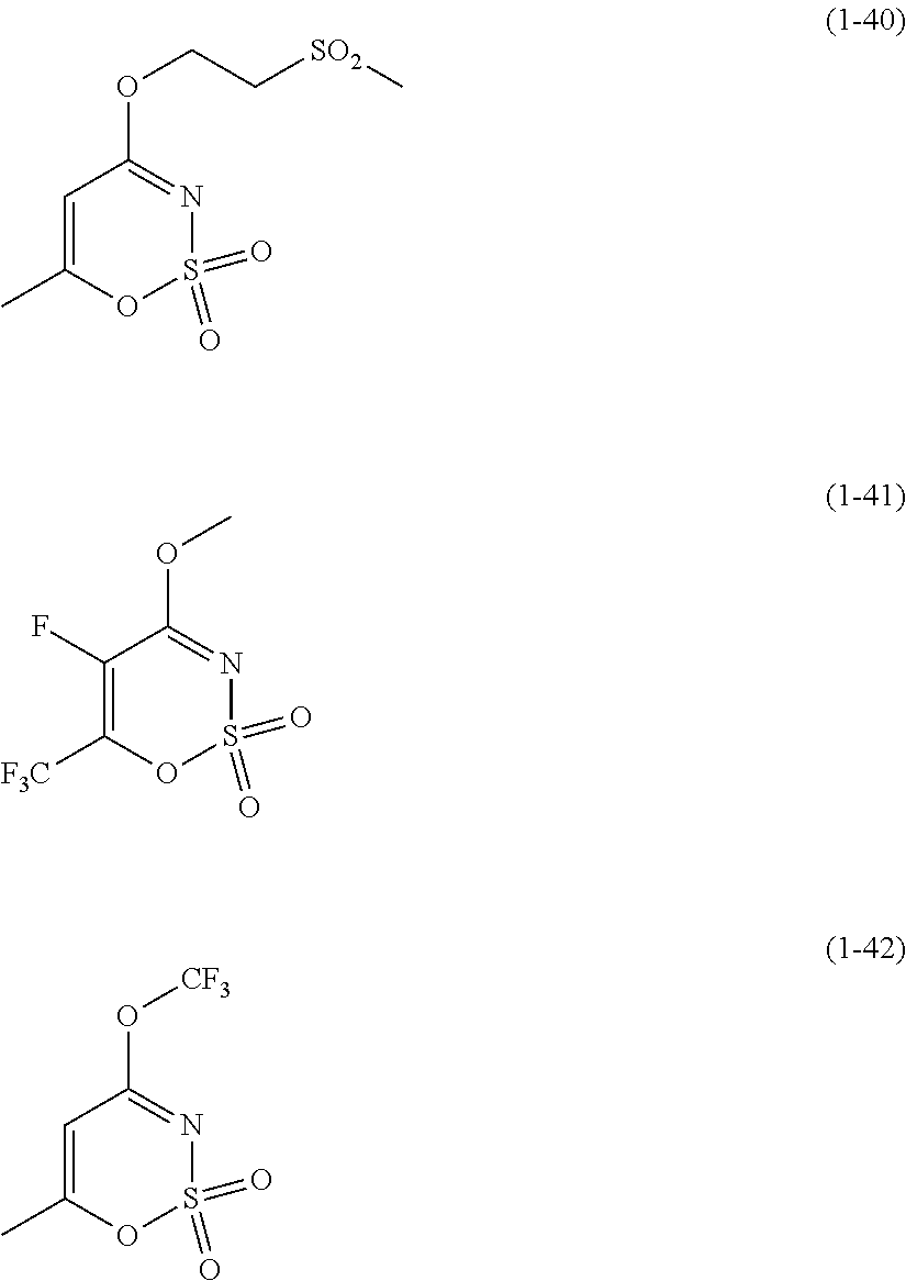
C1=C(C)OS(=O)(=O)N=C1OCC[SO2]C.C1(F)=C([F3C])OS(=O)(=O)N=C1OC.C1=C(C)OS(=O)(=O)N=C1O[CF3]
